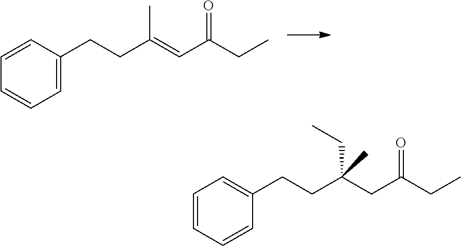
C(C(=CC(CC)=O)C)CC1=CC=CC=C1.C(C(CC(CC)=O)(CC)C)CC1=CC=CC=C1
